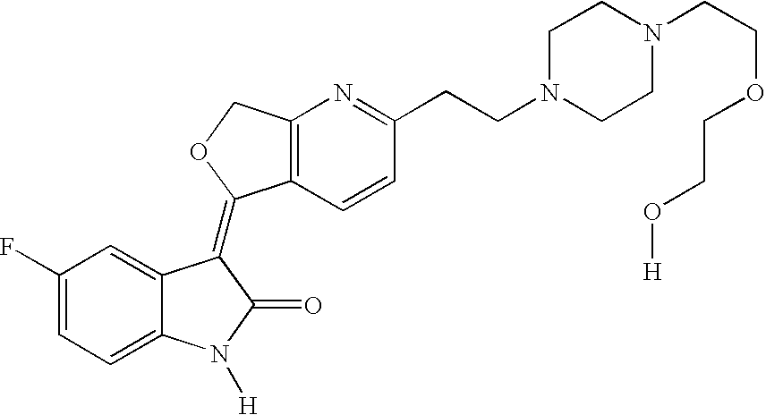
C1(F)=CC=C2C(=C1)C(=C1C3=C(N=C(CCN4CCN(CCOCCO[H])CC4)C=C3)CO1)C(=O)N2[H]
